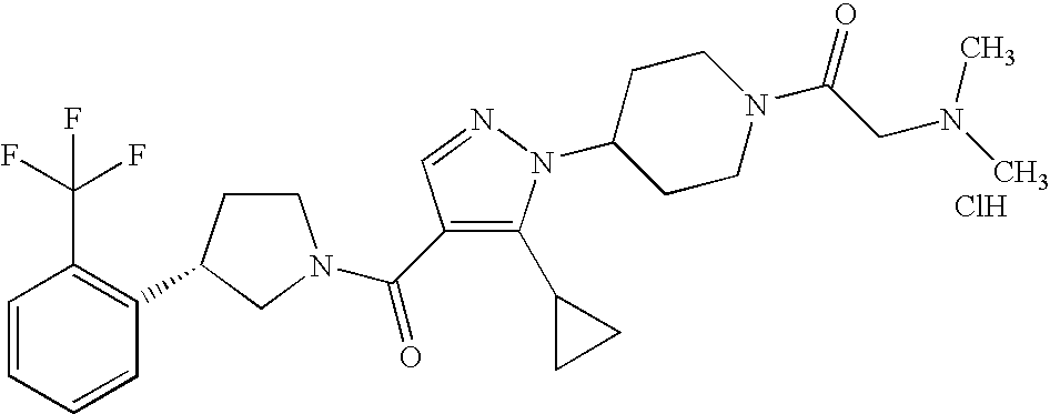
C1CC(C2=C(C(F)(F)F)C=CC=C2)CN1C(=O)C1=C(C2CC2)N(C2CCN(C(=O)CN(C)C)CC2)N=C1.Cl
